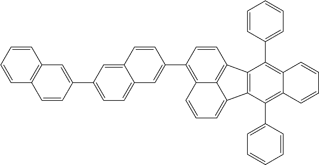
C1=CC=CC2=C1C=C(C1=CC=C3C(=C1)C=CC(C1=C4C5=C(C=C1)C1=C(C5=CC=C4)C(C4=CC=CC=C4)=C4C(=C1C1=CC=CC=C1)C=CC=C4)=C3)C=C2
